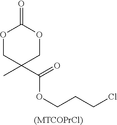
O1CC(C)(C(=O)OCCCCl)COC1=O.[(MTCOPrCl)]
